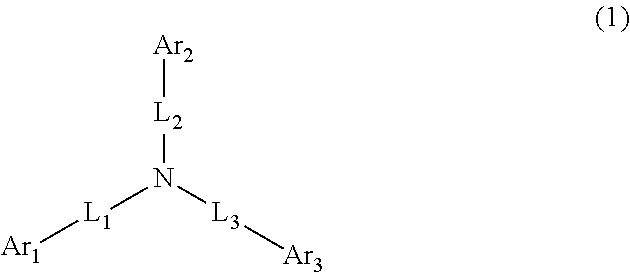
[L2](N([L3][Ar3])[L1][Ar1])[Ar2]
